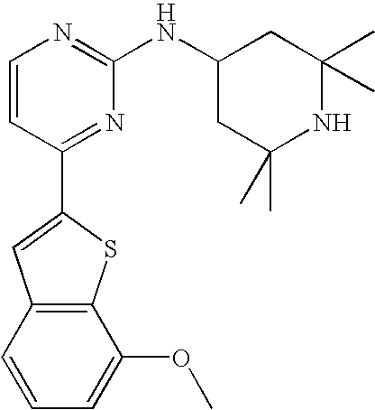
C1=CC(C2=CC3=C(S2)C(OC)=CC=C3)=NC(NC2CC(C)(C)NC(C)(C)C2)=N1
